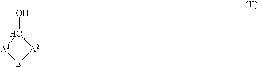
C1(O)[A1][E][A2]1
